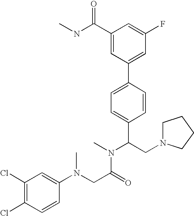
C1(C(NC)=O)=CC(C2=CC=C(C(CN3CCCC3)N(C)C(CN(C3=CC(Cl)=C(Cl)C=C3)C)=O)C=C2)=CC(F)=C1
